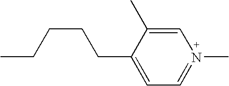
C1=C(C)C(CCCCC)=CC=N1C
